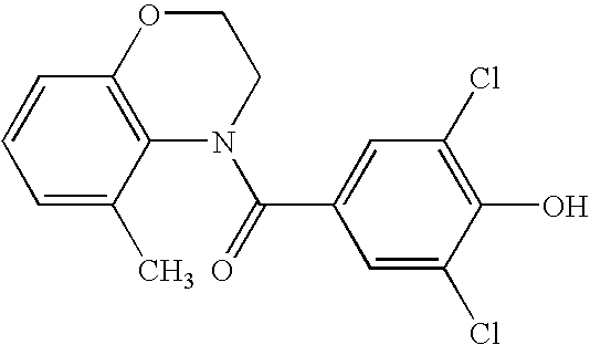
C1=C(C)C2=C(C=C1)OCCN2C(=O)C1=CC(Cl)=C(O)C(Cl)=C1
